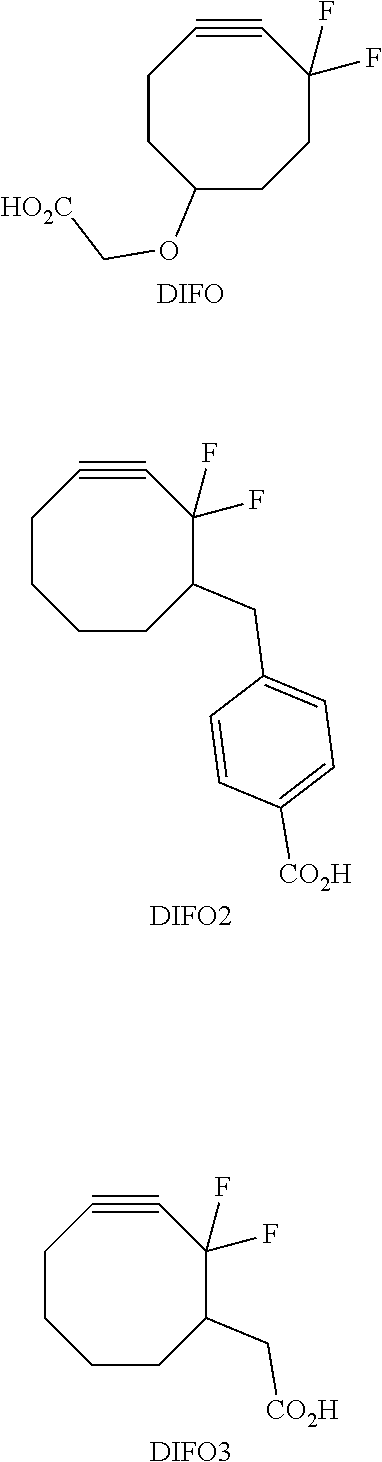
C1(OC[HO2C])CCC(F)(F)C#CCC1.[DIFO].C1CC(CC2=CC=C([CO2H])C=C2)C(F)(F)C#CCC1.[DIFO2].C1CC(C[CO2H])C(F)(F)C#CCC1.[DIFO3]
